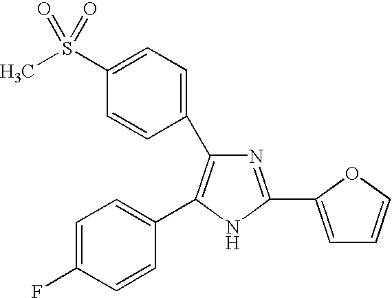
N1=C(C2=CC=CO2)NC(C2=CC=C(F)C=C2)=C1C1=CC=C(S(C)(=O)=O)C=C1
